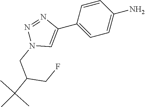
C1=CC(C2=CN(CC(C(C)(C)C)CF)N=N2)=CC=C1N
